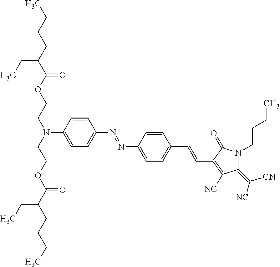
C1(C=CC2=CC=C(N=NC3=CC=C(N(CCOC(C(CCCC)CC)=O)CCOC(C(CCCC)CC)=O)C=C3)C=C2)=C([NC])C(=C([CN])[NC])N(CCCC)C1=O
